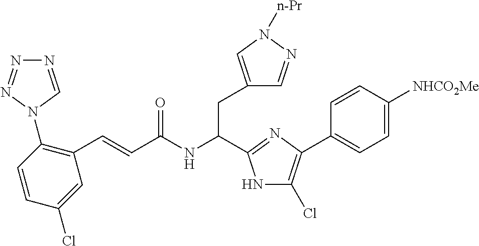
C(NC(CC1=CN([n-Pr])N=C1)C1=NC(C2=CC=C([NHCO2Me])C=C2)=C(Cl)N1)(=O)C=CC1=C(N2N=NN=C2)C=CC(Cl)=C1
